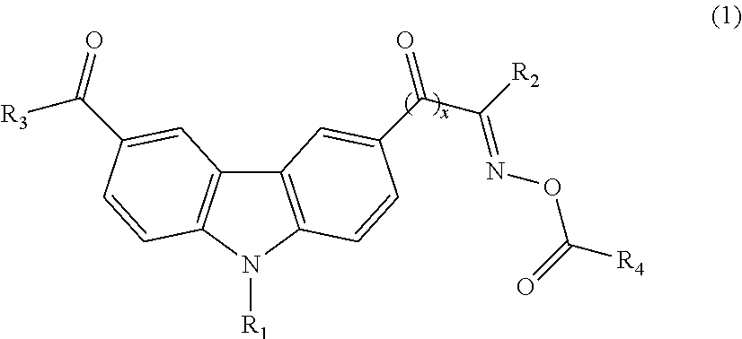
C12=C(N([R1])C3=C1C=C(C([R3])=O)C=C3)C=CC(C(C([R2])=NOC([R4])=O)=O)=C2
